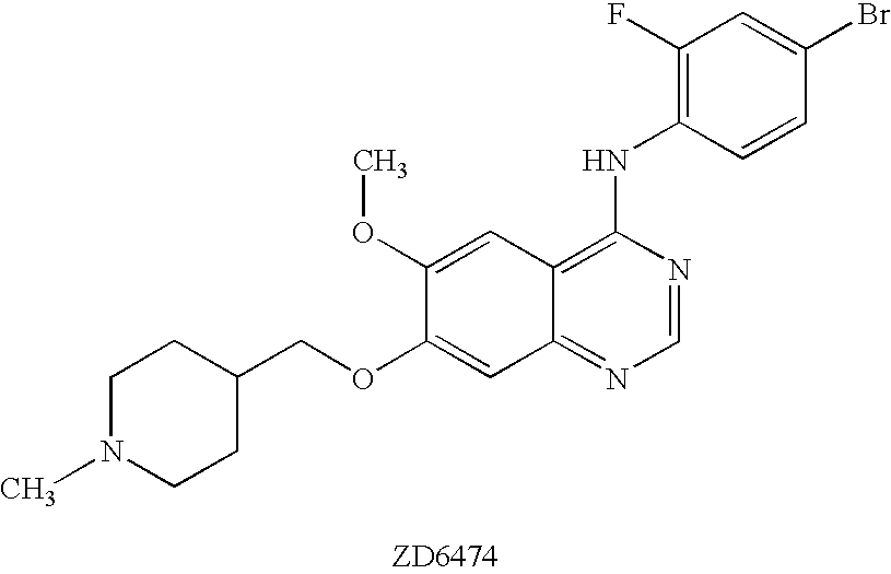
C1CC(COC2=CC3=NC=NC(NC4=C(F)C=C(Br)C=C4)=C3C=C2OC)CCN1C
